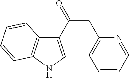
C1(C(CC2=CC=CC=N2)=O)=CNC2=C1C=CC=C2
